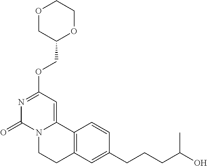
O1CC(COC2=NC(=O)N3C(=C2)C2=C(CC3)C=C(CCCC(O)C)C=C2)OCC1
